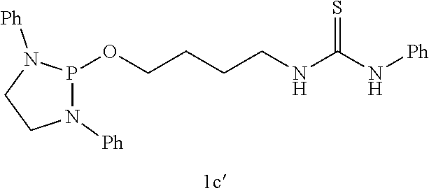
O(CCCCNC(N[Ph])=S)P1N([Ph])CCN1[Ph]
